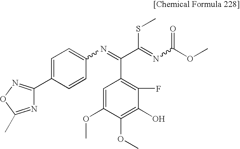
C1=C(C2=NOC(C)=N2)C=CC(N=C(C2=C(F)C(O)=C(OC)C(OC)=C2)C(SC)=NC(OC)=O)=C1
